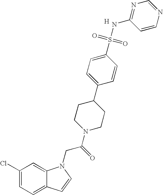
C1(Cl)=CC=C2C(=C1)N(CC(N1CCC(C3=CC=C(S(=O)(=O)NC4=NC=NC=C4)C=C3)CC1)=O)C=C2.[H]
